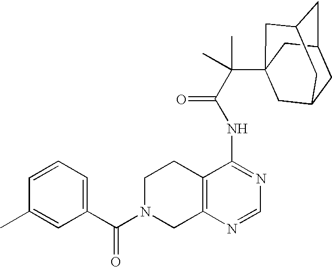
C1N(C(C2=CC=CC(C)=C2)=O)CC2=C(C1)C(NC(=O)C(C13CC4CC(CC(C1)C4)C3)(C)C)=NC=N2
